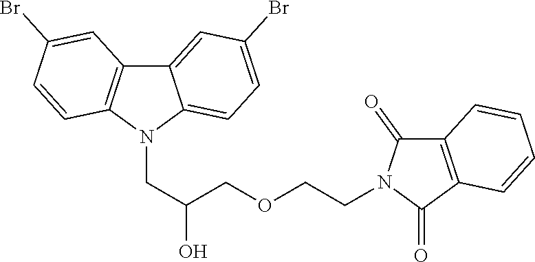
C(N1C2=CC=C(Br)C=C2C2=C1C=CC(Br)=C2)C(O)COCCN1C(=O)C2=C(C1=O)C=CC=C2
